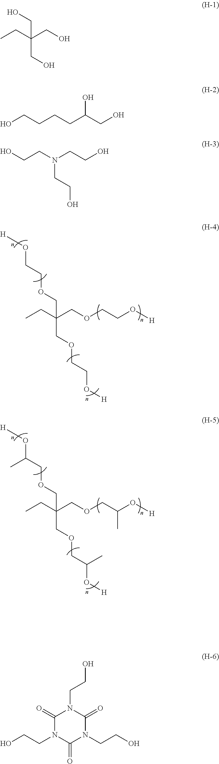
[H]OCCOCC(COCCO[H])(COCCO[H])CC.[H]OC(COCC(COCC(O[H])C)(COCC(O[H])C)CC)C.CCC(CO)(CO)CO.OCCCCC(CO)O.OCCN(CCO)CCO.C1(=O)N(CCO)C(=O)N(CCO)C(=O)N1CCO
